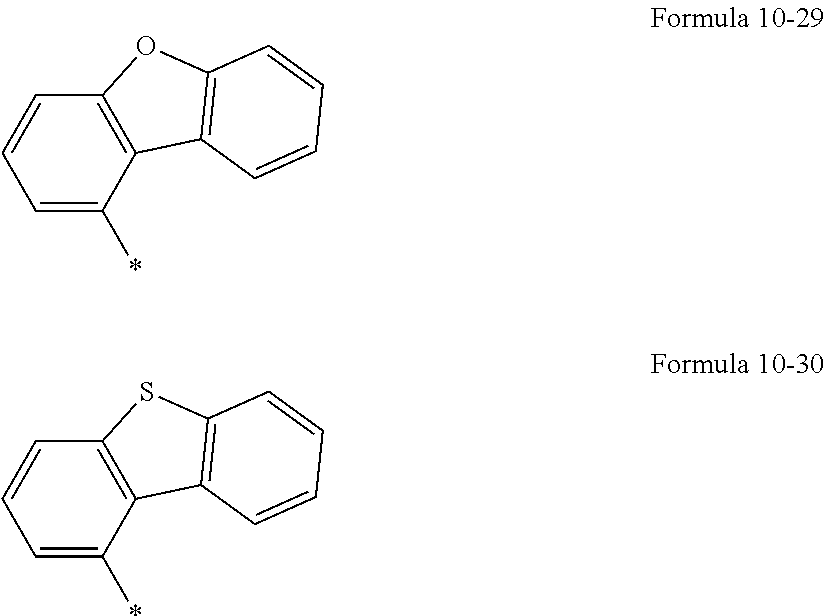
C1=C(*)C2=C(C=C1)SC1=C2C=CC=C1.C1=C(*)C2=C(C=C1)OC1=C2C=CC=C1
